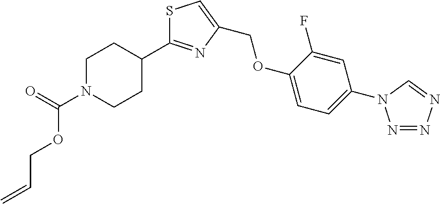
C(OC1=CC=C(N2N=NN=C2)C=C1F)C1=CSC(C2CCN(C(=O)OCC=C)CC2)=N1
